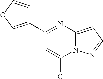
C12=CC=NN1C(Cl)=CC(C1=COC=C1)=N2
